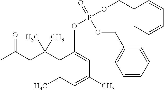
CC(CC(C1=C(C)C=C(C)C=C1OP(=O)(OCC1=CC=CC=C1)OCC1=CC=CC=C1)(C)C)=O
